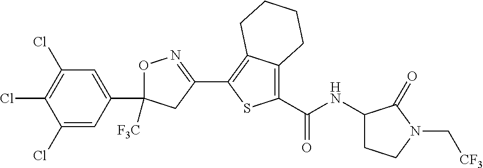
O1C(C2=CC(Cl)=C(Cl)C(Cl)=C2)([F3C])CC(C2=C3C(=C(C(=O)NC4CCN(C[CF3])C4=O)S2)CCCC3)=N1
